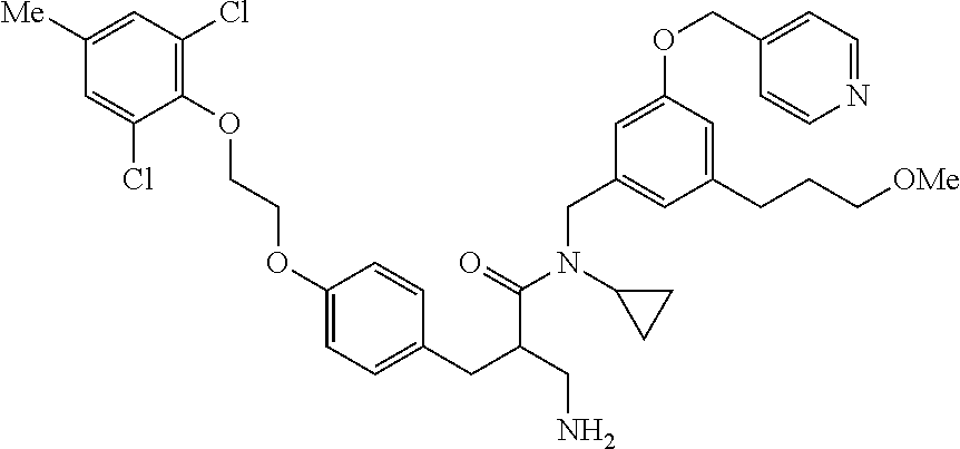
C1(OCCOC2=CC=C(CC(C(=O)N(CC3=CC(CCC[OMe])=CC(OCC4=CC=NC=C4)=C3)C3CC3)CN)C=C2)=C(Cl)C=C([Me])C=C1Cl
